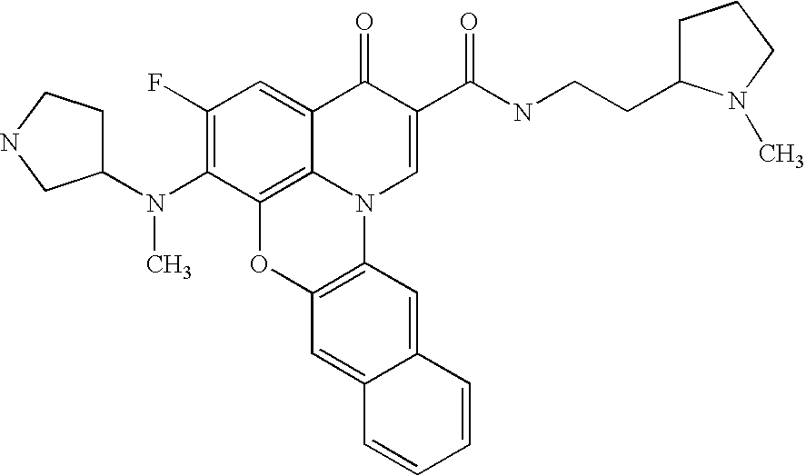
C1(F)=C(N(C2CCNC2)C)C2=C3C(=C1)C(=O)C(C(NCCC1CCCN1C)=O)=CN3C1=C(O2)C=C2C(=C1)C=CC=C2
